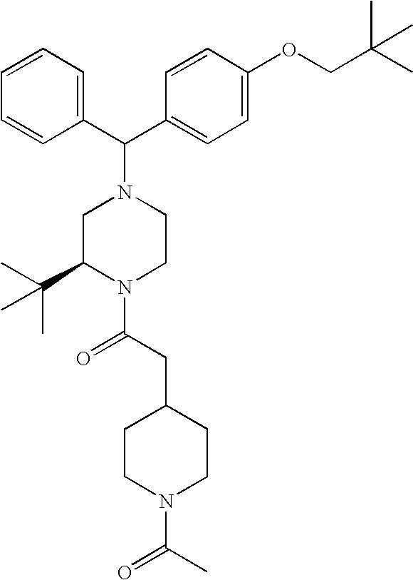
C1=CC=CC(C(C2=CC=C(OCC(C)(C)C)C=C2)N2CC(C(C)(C)C)N(C(CC3CCN(C(C)=O)CC3)=O)CC2)=C1
